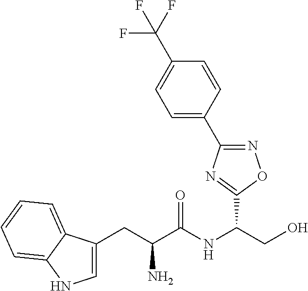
C(C(C(NC(CO)C1=NC(C2=CC=C(C(F)(F)F)C=C2)=NO1)=O)N)C1=CNC2=CC=CC=C12
